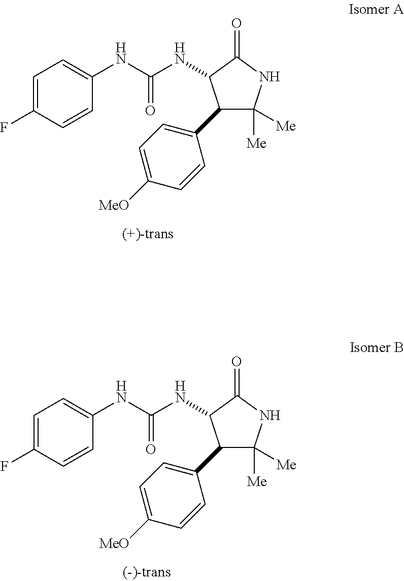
C1=C(F)C=CC(NC(NC2C(C3=CC=C([MeO])C=C3)C([Me])([Me])NC2=O)=O)=C1.C1=C(F)C=CC(NC(NC2C(C3=CC=C([MeO])C=C3)C([Me])([Me])NC2=O)=O)=C1
